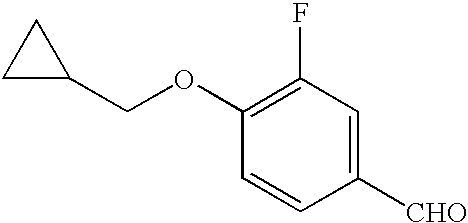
C1(F)=C(OCC2CC2)C=CC([CHO])=C1
